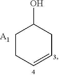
C1CC=CCC1O.[A1]
